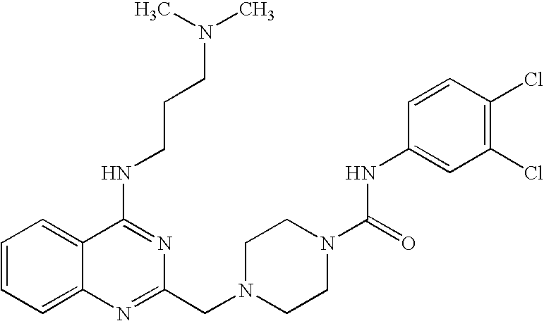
C1=CC=C2C(=C1)C(NCCCN(C)C)=NC(CN1CCN(C(=O)NC3=CC(Cl)=C(Cl)C=C3)CC1)=N2
